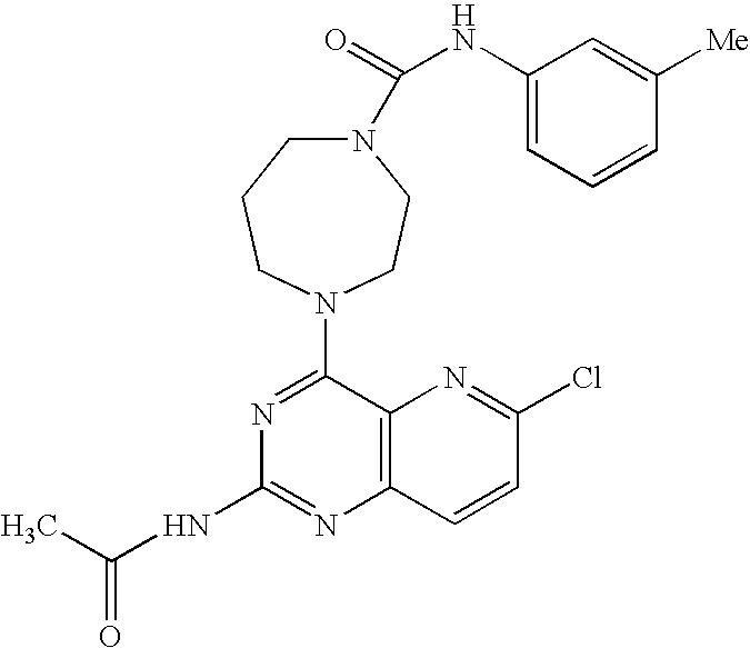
C1(N2CCCN(C(=O)NC3=CC=CC([Me])=C3)CC2)=NC(NC(C)=O)=NC2=C1N=C(Cl)C=C2
